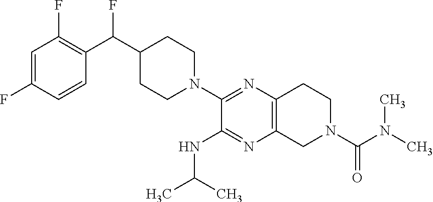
C1=C(F)C=CC(C(C2CCN(C3=NC4=C(N=C3NC(C)C)CN(C(N(C)C)=O)CC4)CC2)F)=C1F
